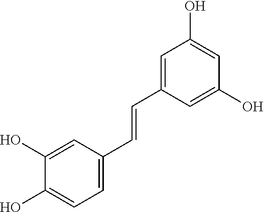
C1=C(C=CC2=CC=C(O)C(O)=C2)C=C(O)C=C1O
